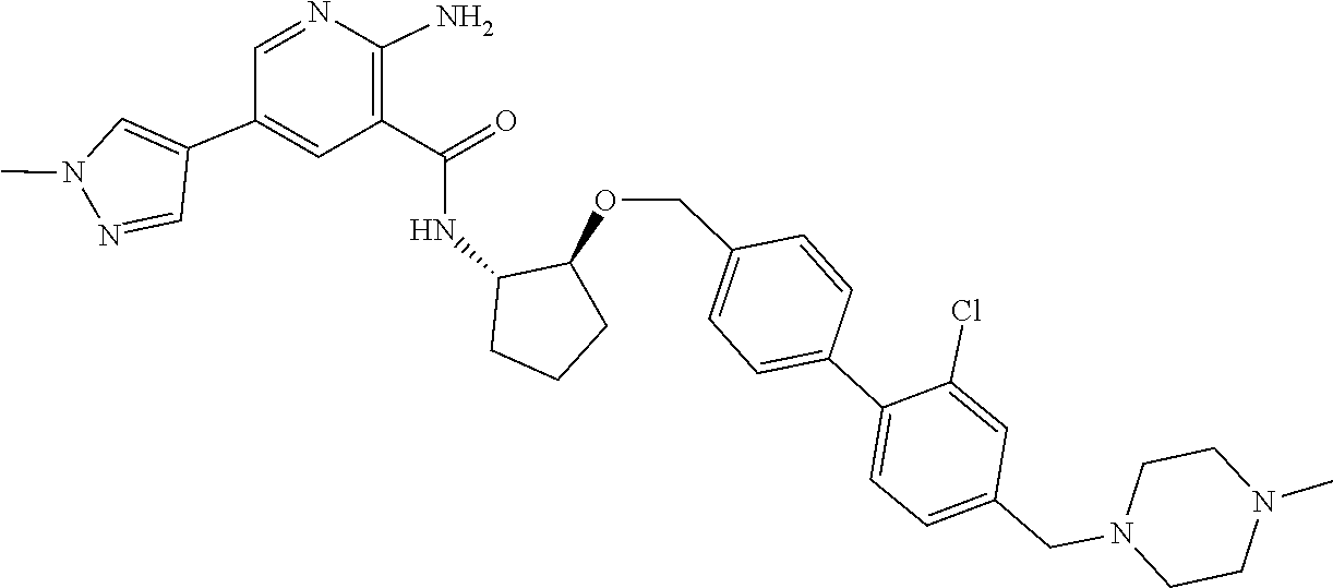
C1CN(CC2=CC=C(C3=CC=C(COC4C(NC(C5=C(N)N=CC(C6=CN(C)N=C6)=C5)=O)CCC4)C=C3)C(Cl)=C2)CCN1C
